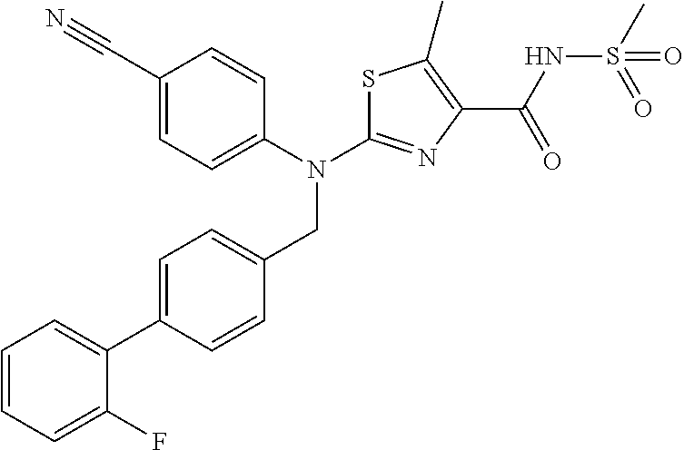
N(C1=NC(C(NS(C)(=O)=O)=O)=C(C)S1)(CC1=CC=C(C2=CC=CC=C2F)C=C1)C1=CC=C(C#N)C=C1
